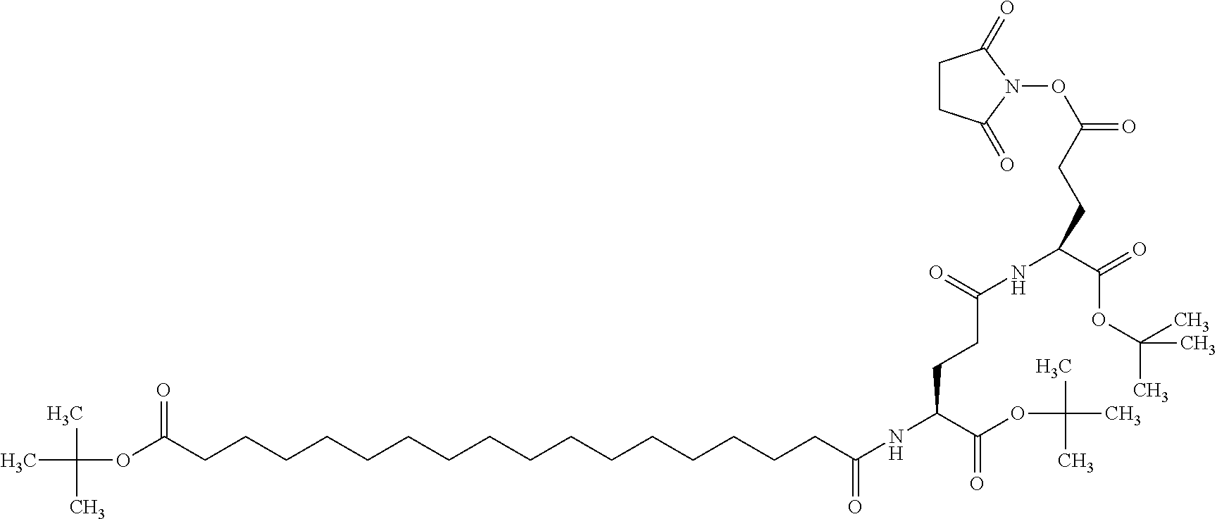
[H].O(C(CCCCCCCCCCCCCCCCC(NC(C(OC(C)(C)C)=O)CCC(NC(CCC(ON1C(=O)CCC1=O)=O)C(OC(C)(C)C)=O)=O)=O)=O)C(C)(C)C
